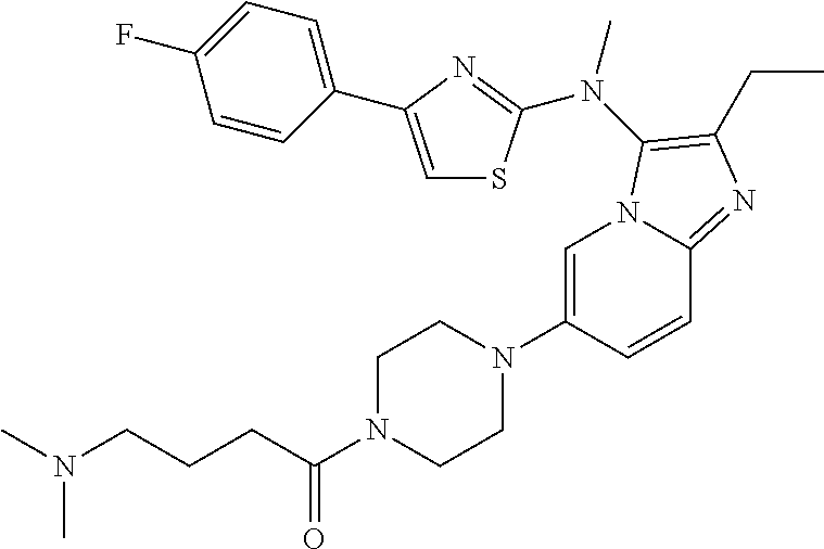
C1=C(N2CCN(C(CCCN(C)C)=O)CC2)C=CC2=NC(CC)=C(N(C)C3=NC(C4=CC=C(F)C=C4)=CS3)N12
